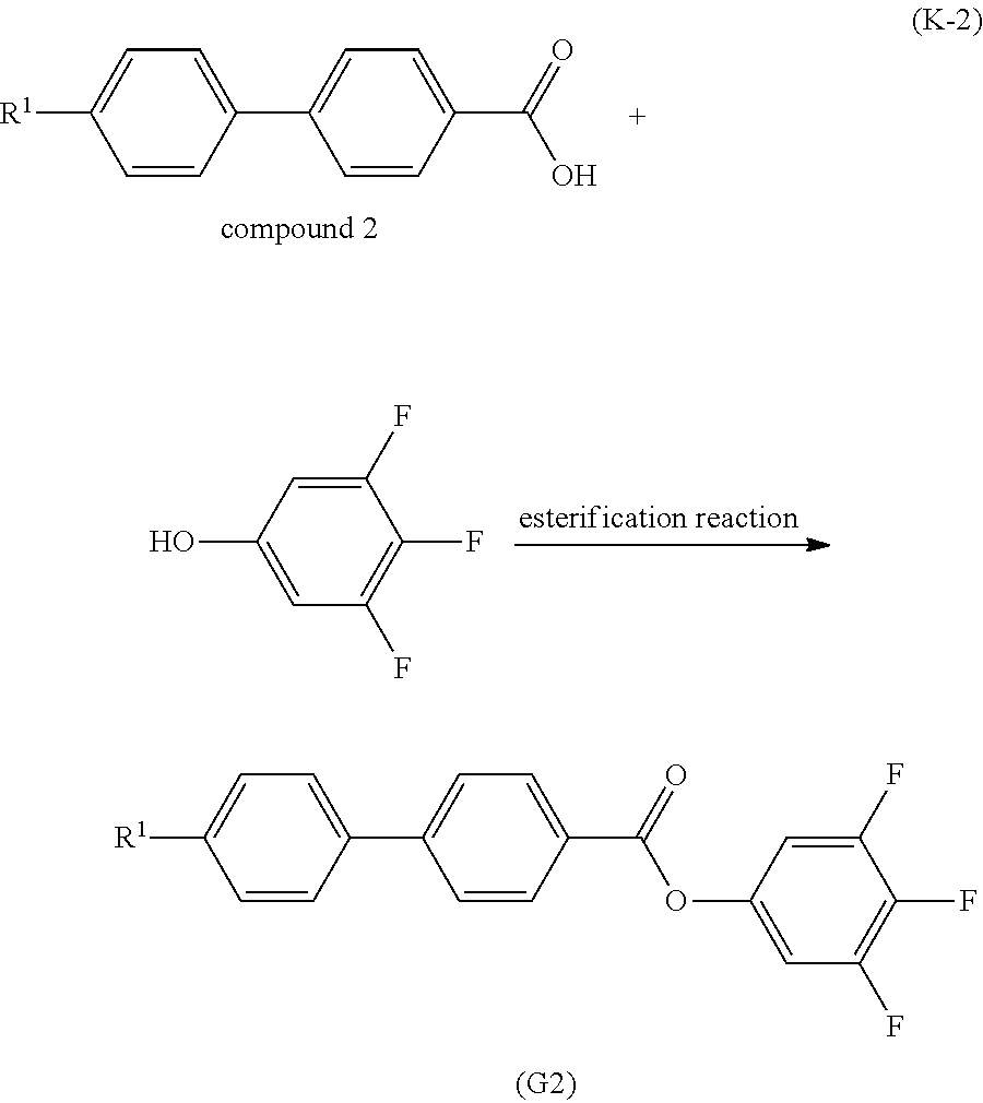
C1(F)=CC(O)=CC(F)=C1F.C1(F)=CC(OC(C2=CC=C(C3=CC=C([R1])C=C3)C=C2)=O)=CC(F)=C1F.C1=CC(C2=CC=C(C(=O)O)C=C2)=CC=C1[R1]
